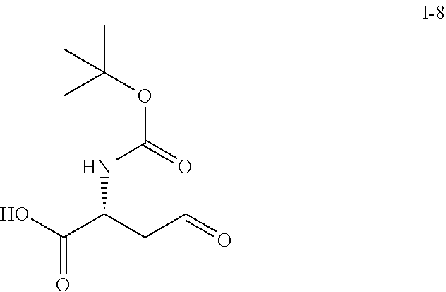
OC(C(CC=O)NC(OC(C)(C)C)=O)=O
